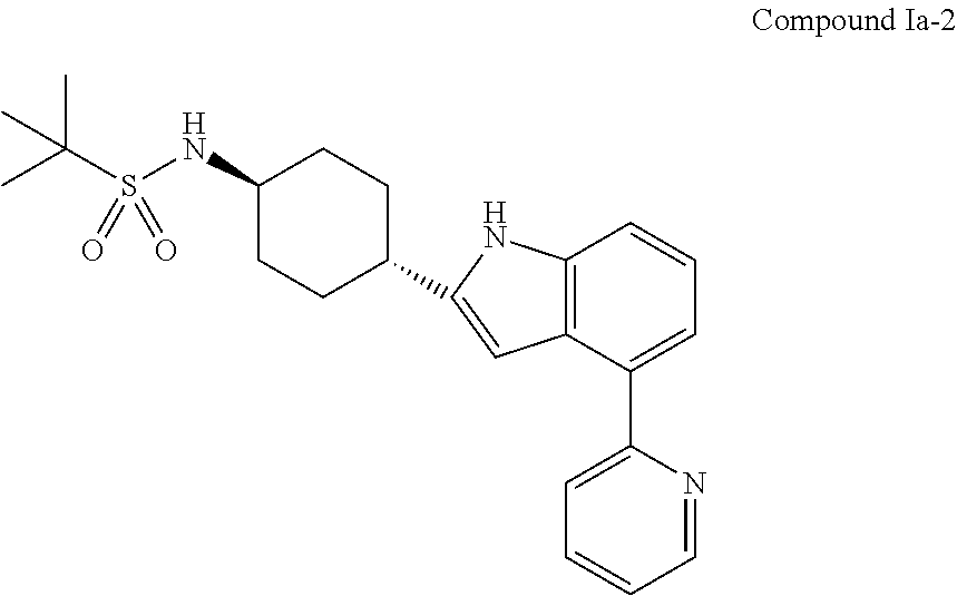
C(S(NC1CCC(C2=CC3=C(N2)C=CC=C3C2=CC=CC=N2)CC1)(=O)=O)(C)(C)C
